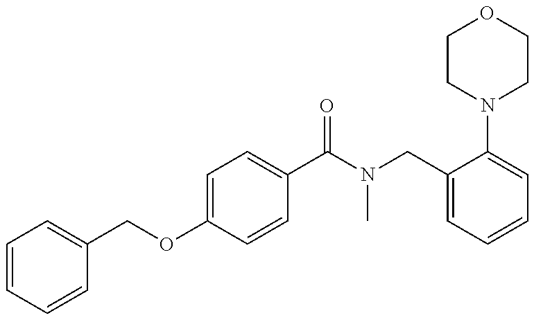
C1=CC=CC(COC2=CC=C(C(N(CC3=CC=CC=C3N3CCOCC3)C)=O)C=C2)=C1
